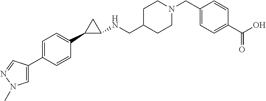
C1=C(C2=CN(C)N=C2)C=CC(C2CC2NCC2CCN(CC3=CC=C(C(O)=O)C=C3)CC2)=C1
